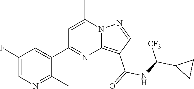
C1(F)=CN=C(C)C(C2=NC3=C(C(NC([CF3])C4CC4)=O)C=NN3C(C)=C2)=C1
